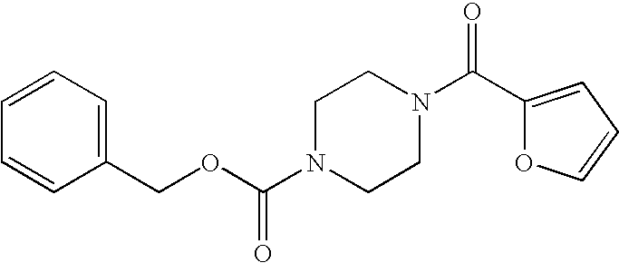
C(N1CCN(C(C2=CC=CO2)=O)CC1)(OCC1=CC=CC=C1)=O
